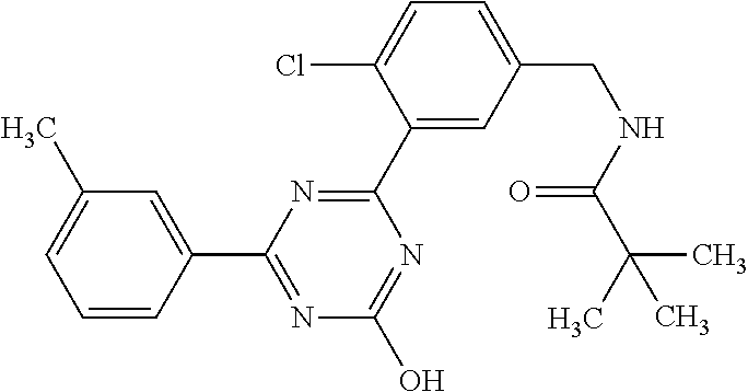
C1(C)=CC=CC(C2=NC(O)=NC(C3=CC(CNC(C(C)(C)C)=O)=CC=C3Cl)=N2)=C1
